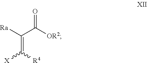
O=C([OR2])C([Ra])=C([R4])[X]
